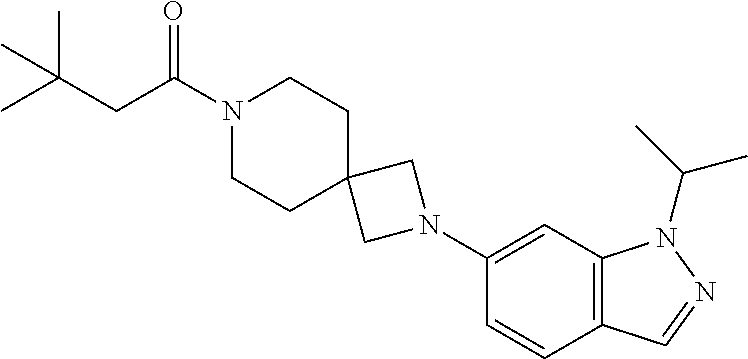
C1(N2CC3(C2)CCN(C(CC(C)(C)C)=O)CC3)=CC2=C(C=C1)C=NN2C(C)C
